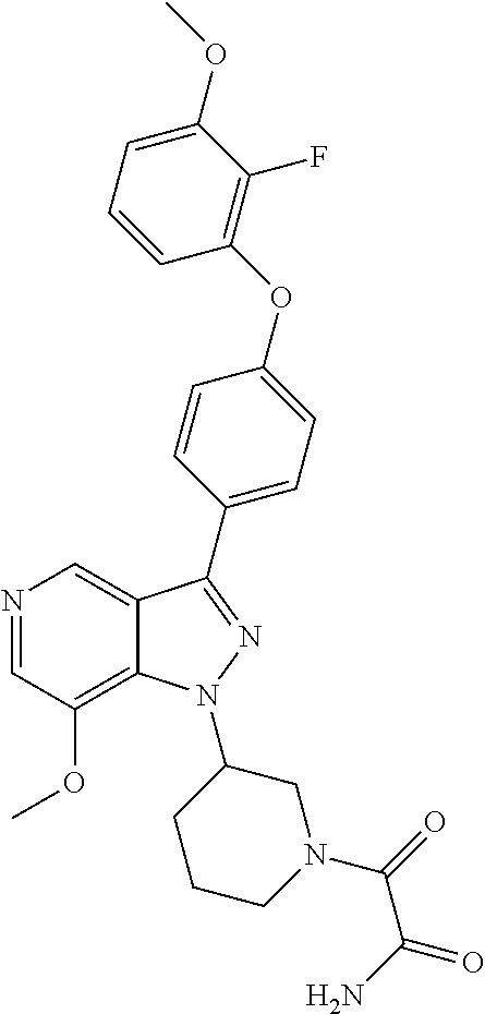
N1=CC(OC)=C2C(=C1)C(C1=CC=C(OC3=C(F)C(OC)=CC=C3)C=C1)=NN2C1CCCN(C(=O)C(=O)N)C1
